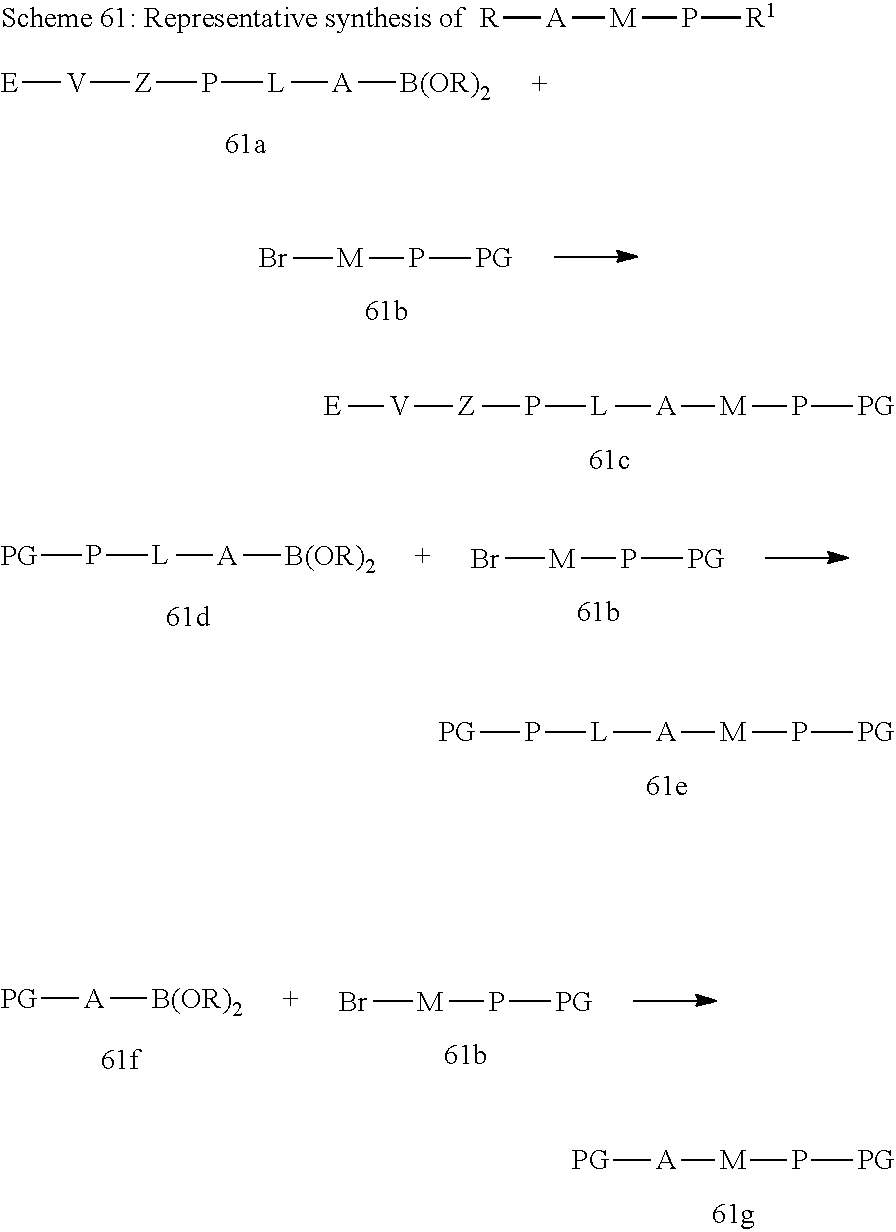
[A]([PG])[M]P[PG].[R][A][M]P[R1].[A]([B(OR)2])[L]P[Z][V][E].Br[M]P[PG].[A]([M]P[PG])[L]P[Z][V][E].[A]([M]P[PG])[L]P[PG].[B(OR)2][A][PG].Br[M]P[PG].Br[M]P[PG].[A]([B(OR)2])[L]P[PG]
